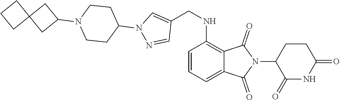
C1(NCC2=CN(C3CCN(C4CC5(CCC5)C4)CC3)N=C2)=C2C(=O)N(C3C(=O)NC(=O)CC3)C(=O)C2=CC=C1
